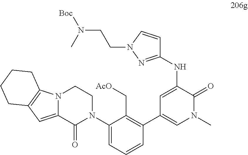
C1=CN(CCN([Boc])C)N=C1NC1=CC(C2=C(C[AcO])C(N3CCN4C(=CC5=C4CCCC5)C3=O)=CC=C2)=CN(C)C1=O
